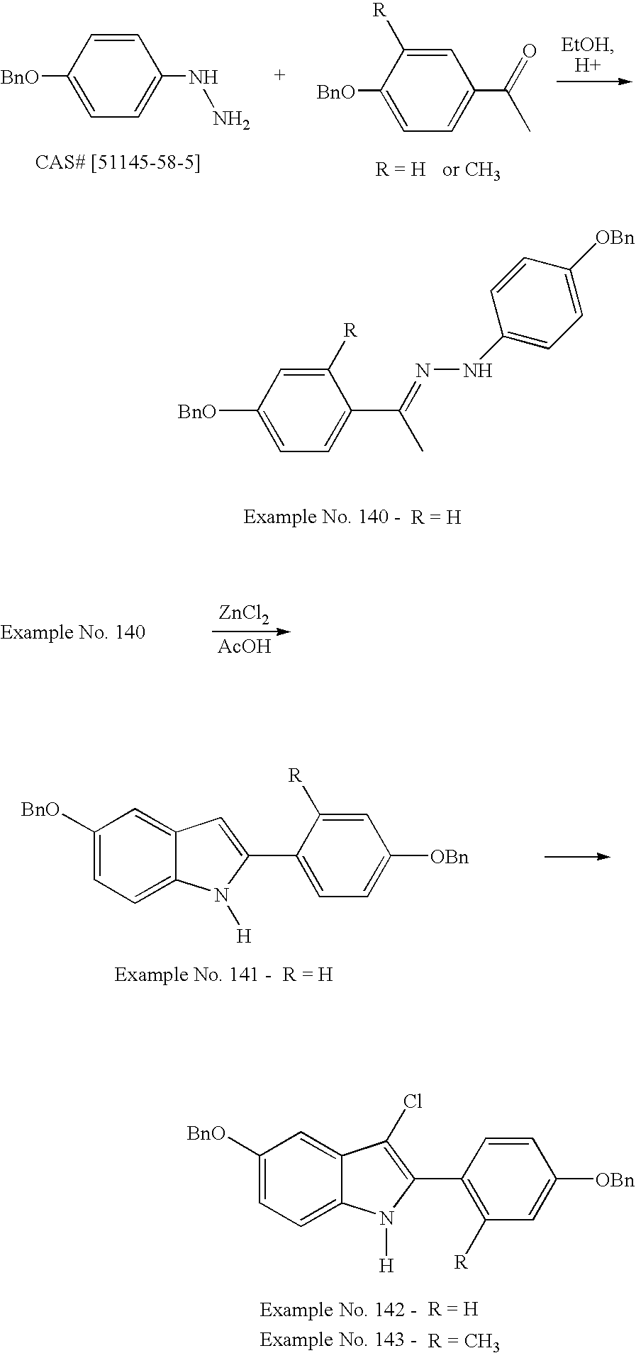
C1=C([BnO])C=CC(NN)=C1.C1=C([BnO])C([R])=CC(C(=O)C)=C1.[R = H].C1=C([BnO])C=C([R])C(C(=NNC2=CC=C([OBn])C=C2)C)=C1.[R = H].[ZnCl2].[AcOH].C1([BnO])=CC=C2C(=C1)C=C(C1=CC=C([OBn])C=C1[R])N2[H].[R = H].C1([BnO])=CC=C2C(=C1)C(Cl)=C(C1=C([R])C=C([OBn])C=C1)N2[H].[R = H].[R = CH3]
